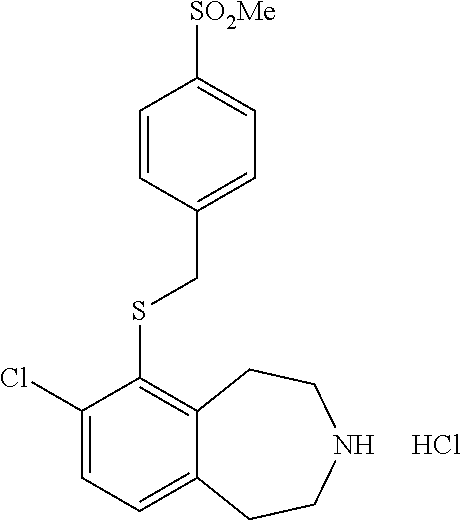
Cl.C1([SO2Me])=CC=C(CSC2=C3C(=CC=C2Cl)CCNCC3)C=C1
